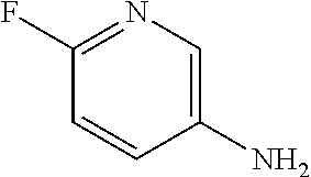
C1(F)=NC=C(N)C=C1
